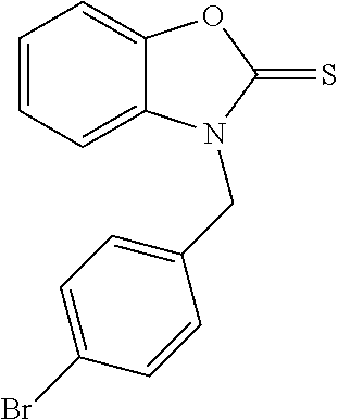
C1=CC=C2C(=C1)OC(=S)N2CC1=CC=C(Br)C=C1
